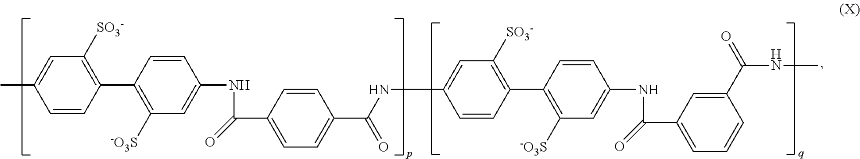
C1=CC(C2=C([-O3S])C=C(NC(C3=CC=C(C(NC4=CC([SO3-])=C(C5=C([-O3S])C=C(NC(C6=CC=CC(C(=O)NC)=C6)=O)C=C5)C=C4)=O)C=C3)=O)C=C2)=C([SO3-])C=C1C
